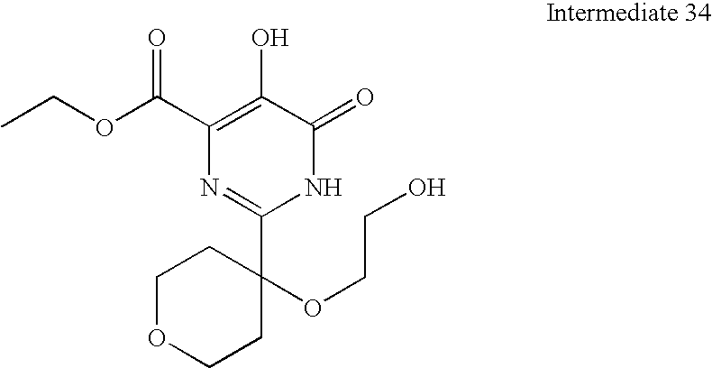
O(C(C1=C(O)C(=O)NC(C2(OCCO)CCOCC2)=N1)=O)CC
